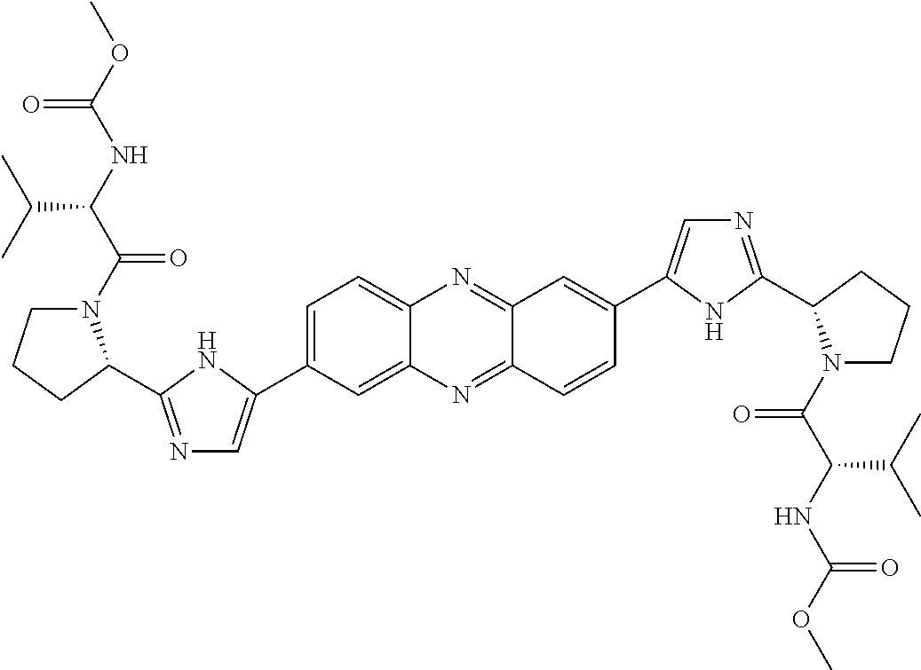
C1=C(C2=CN=C(C3N(C(C(NC(OC)=O)C(C)C)=O)CCC3)N2)C=C2C(=C1)N=C1C(=N2)C=CC(C2=CN=C(C3N(C(C(NC(OC)=O)C(C)C)=O)CCC3)N2)=C1
